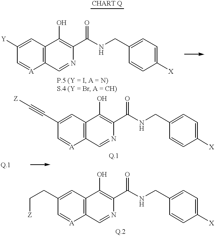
C1=[A]C2=C(C=C1[Y])C(O)=C(C(NCC1=CC=C([X])C=C1)=O)N=C2.C1=[A]C2=C(C=C1C#C[Z])C(O)=C(C(NCC1=CC=C([X])C=C1)=O)N=C2.C1=[A]C2=C(C=C1CC[Z])C(O)=C(C(NCC1=CC=C([X])C=C1)=O)N=C2
